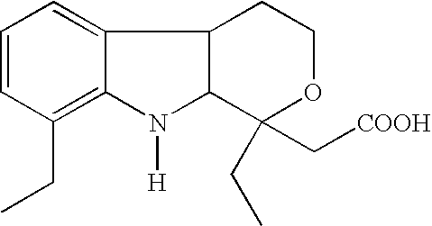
C1=CC(CC)=C2C(=C1)C1C(N2[H])C(CC)(C[COOH])OCC1
